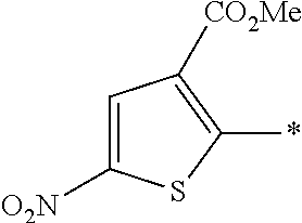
C1=C([O2N])SC(*)=C1[CO2Me]
